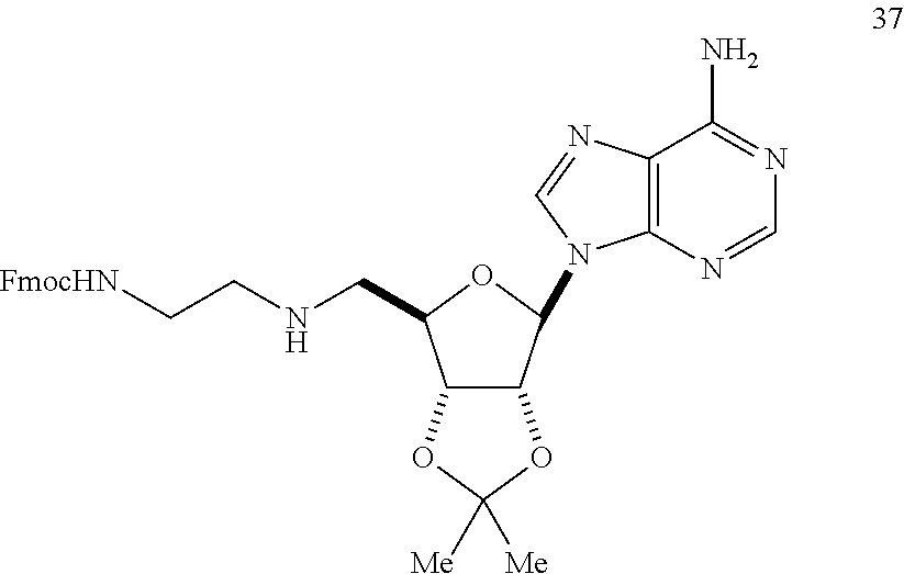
C12C(C(N3C4=C(N=C3)C(N)=NC=N4)OC1CNCC[FmocHN])OC([Me])([Me])O2
